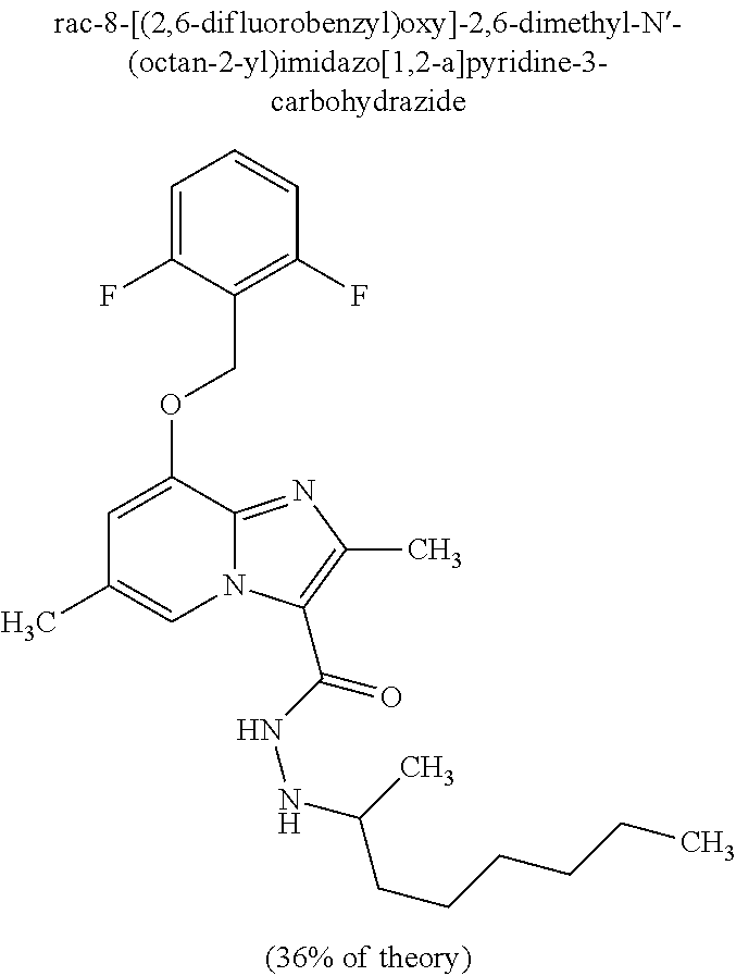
C1=C(F)C(COC2=CC(C)=CN3C2=NC(C)=C3C(NNC(CCCCCC)C)=O)=C(F)C=C1
